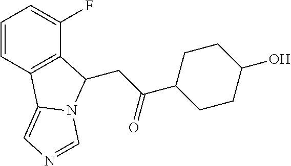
C1=CC2=C(C(F)=C1)C(CC(C1CCC(O)CC1)=O)N1C2=CN=C1
